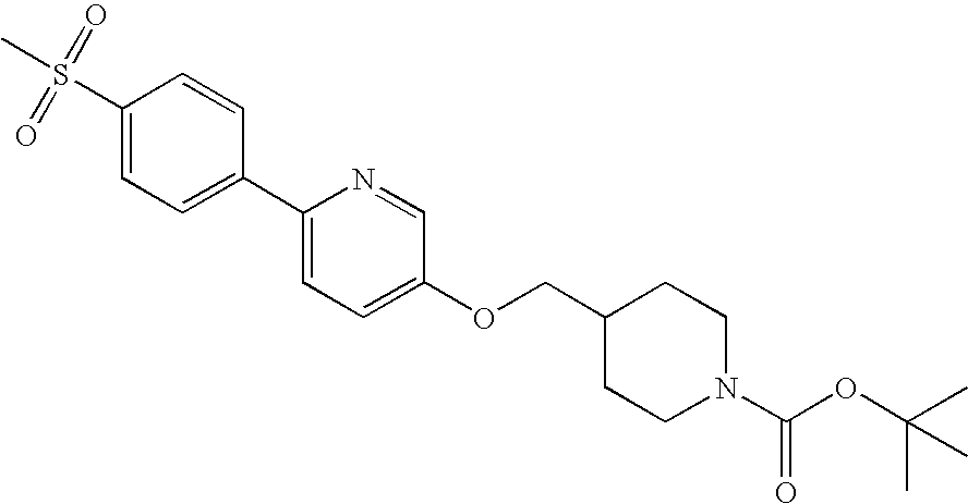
S(C1=CC=C(C2=CC=C(OCC3CCN(C(=O)OC(C)(C)C)CC3)C=N2)C=C1)(C)(=O)=O
